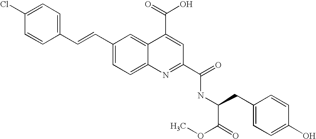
C(C1=CC=C2C(=C1)C(C(=O)O)=CC(C(=O)NC(C(=O)OC)CC1=CC=C(O)C=C1)=N2)=CC1=CC=C(Cl)C=C1
